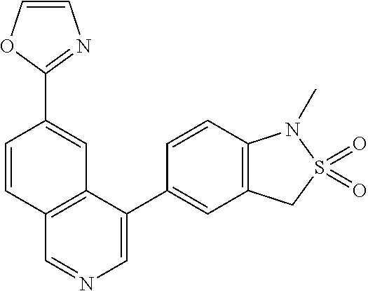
C1=CC(C2=NC=CO2)=CC2=C1C=NC=C2C1=CC2=C(C=C1)N(C)S(=O)(=O)C2
